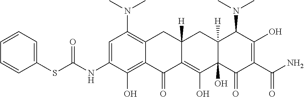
C1=C(NC(SC2=CC=CC=C2)=O)C(O)=C2C(=C1N(C)C)CC1([H])C(=C(O)C3(O)C([H])(C1)C(N(C)C)C(O)=C(C(N)=O)C3=O)C2=O
